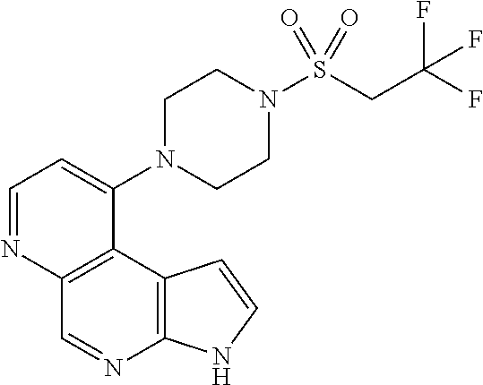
C1=NC2=C(C(N3CCN(S(CC(F)(F)F)(=O)=O)CC3)=C1)C1=C(N=C2)NC=C1
